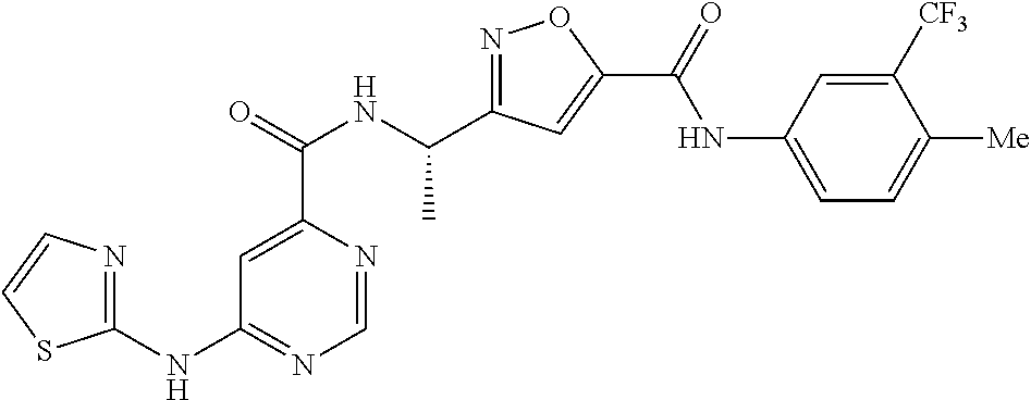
C1=NC(C(=O)NC(C2=NOC(C(=O)NC3=CC=C([Me])C([CF3])=C3)=C2)C)=CC(NC2=NC=CS2)=N1
